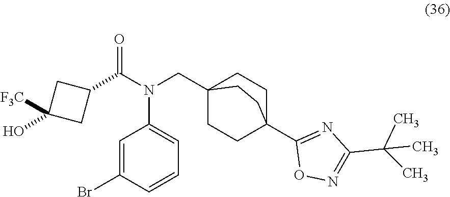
C1(O)([F3C])CC(C(N(CC23CCC(C4=NC(C(C)(C)C)=NO4)(CC2)CC3)C2=CC=CC(Br)=C2)=O)C1
